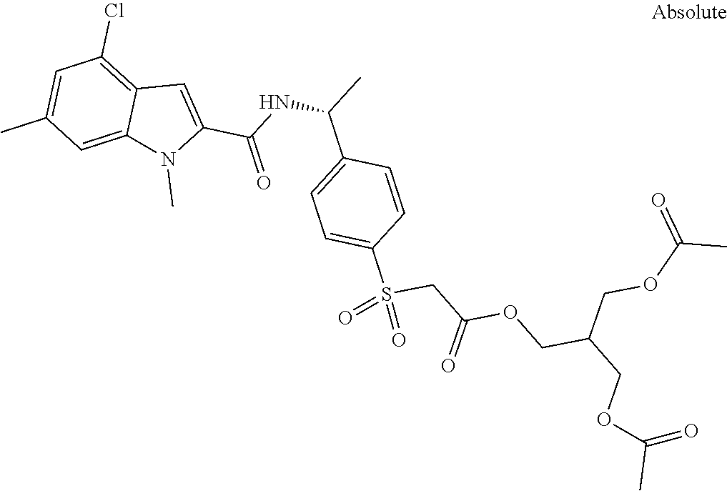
C1=C(C(NC(C)C2=CC=C(S(CC(OCC(COC(=O)C)COC(C)=O)=O)(=O)=O)C=C2)=O)N(C)C2=CC(C)=CC(Cl)=C12
